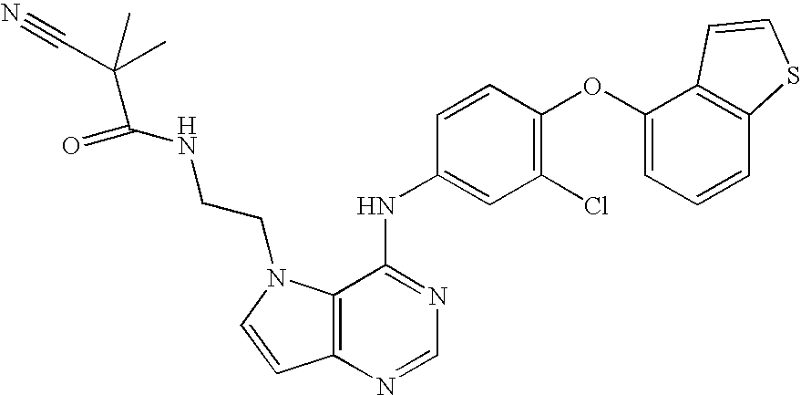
C12=C(N=CN=C1NC1=CC(Cl)=C(OC3=CC=CC4=C3C=CS4)C=C1)C=CN2CCNC(C(C)(C#N)C)=O
